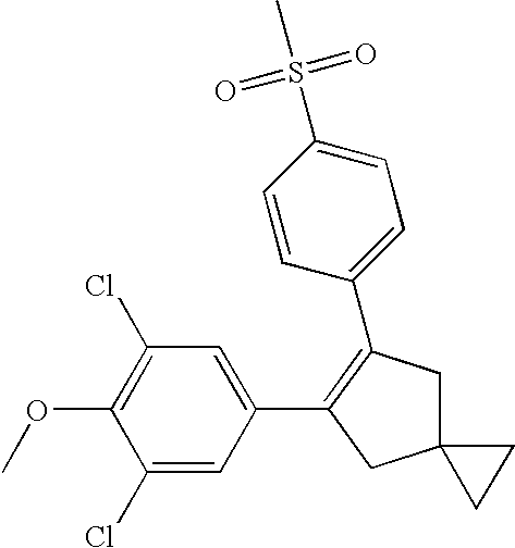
C1(C2=C(C3=CC=C(S(=O)(C)=O)C=C3)CC3(C2)CC3)=CC(Cl)=C(OC)C(Cl)=C1
